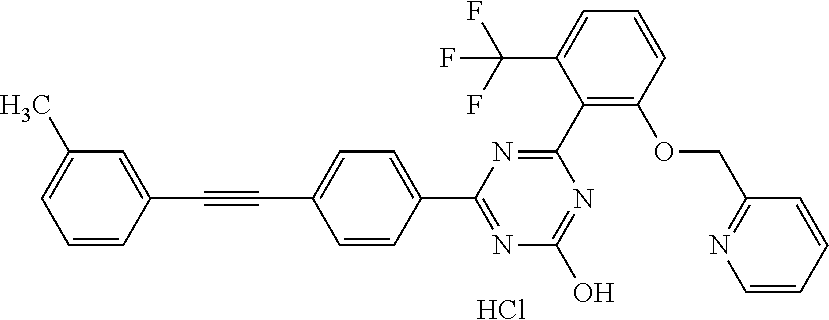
N1=C(O)N=C(C2=CC=C(C#CC3=CC(C)=CC=C3)C=C2)N=C1C1=C(OCC2=NC=CC=C2)C=CC=C1C(F)(F)F.Cl
